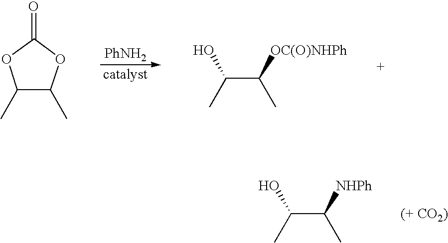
[PhNH2].C(C([OC(O)NHPh])C)(C)O.C1(C)C(C)OC(=O)O1.C(C([NHPh])C)(C)O
